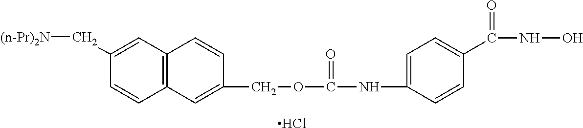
C1(C[(n-Pr)2N])=CC2=C(C=C1)C=C(COC(NC1=CC=C(C(NO)=O)C=C1)=O)C=C2.Cl
